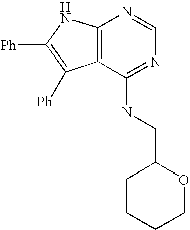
C12=C(C(NCC3CCCCO3)=NC=N1)C([Ph])=C([Ph])N2
